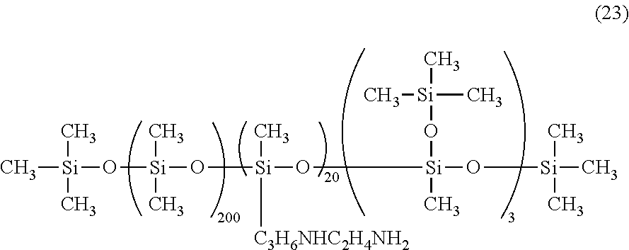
C[Si](O[Si](O[Si](O[Si](O[Si](C)(C)C)(O[Si](C)(C)C)C)(C)[C3H6NHC2H4NH2])(C)C)(C)C
